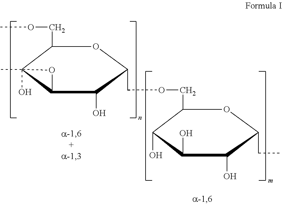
C1(COC)C2(O)(C)C(C(O)C(COCC3C(O)C(O)C(O)C(CC)O3)O1)O2
